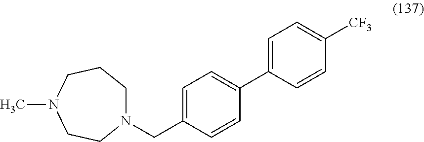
N1(CC2=CC=C(C3=CC=C([CF3])C=C3)C=C2)CCCN(C)CC1
